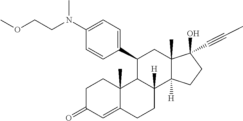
C1=CC(N(CCOC)C)=CC=C1C1CC2(C)C(O)(C#CC)CCC2([H])C2([H])CCC3=CC(=O)CCC3(C)C12
